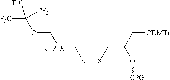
[F3C]C(OC[(H2C)7]CSSCC(C[ODMTr])O[CPG])([F3C])[CF3]
